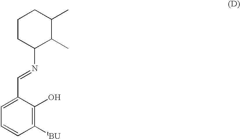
C1CC(N=CC2=CC=CC([tBU])=C2O)C(C)C(C)C1
